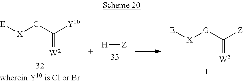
[E][X][G]C([Z])=[W2].[H][Z].[E][X][G]C([Y10])=[W2]
